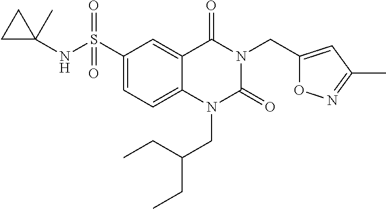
C(N1C(=O)N(CC(CC)CC)C2=CC=C(S(=O)(=O)NC3(C)CC3)C=C2C1=O)C1=CC(C)=NO1
